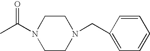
C1CN(C(C)=O)CCN1CC1=CC=CC=C1
